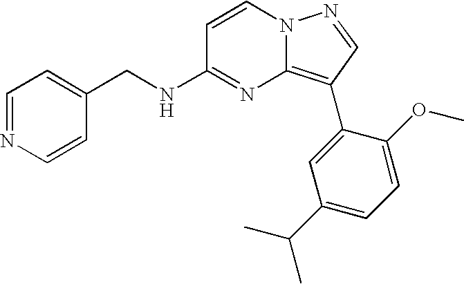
C1(CNC2=NC3=C(C4=CC(C(C)C)=CC=C4OC)C=NN3C=C2)=CC=NC=C1
